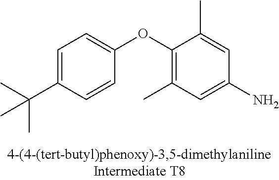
C1=C(C(C)(C)C)C=CC(OC2=C(C)C=C(N)C=C2C)=C1
